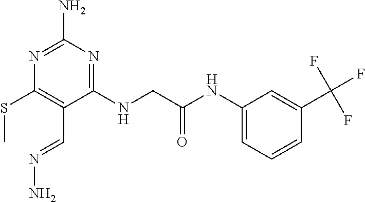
C1(NCC(NC2=CC=CC(C(F)(F)F)=C2)=O)=NC(N)=NC(SC)=C1C=NN
